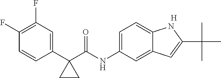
C1(C2(C(NC3=CC=C4C(=C3)C=C(C(C)(C)C)N4)=O)CC2)=CC(F)=C(F)C=C1.[H]
